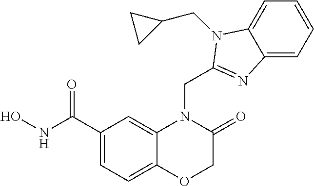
C1(C(NO)=O)=CC=C2C(=C1)N(CC1=NC3=CC=CC=C3N1CC1CC1)C(=O)CO2
